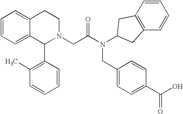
C1=CC=C2C(=C1)CCN(CC(N(C1CC3=C(C=CC=C3)C1)CC1=CC=C(C(O)=O)C=C1)=O)C2C1=C(C)C=CC=C1
